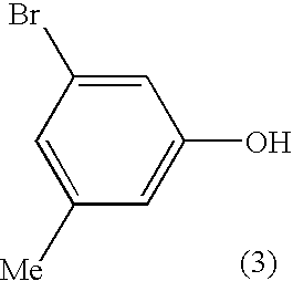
C1=C(O)C=C(Br)C=C1[Me]
